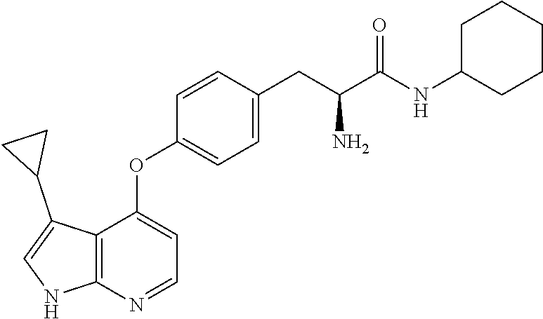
C12=C(N=CC=C1OC1=CC=C(CC(N)C(NC3CCCCC3)=O)C=C1)NC=C2C1CC1
